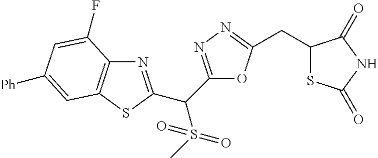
N1=C(C(S(C)(=O)=O)C2=NN=C(CC3SC(=O)NC3=O)O2)SC2=C1C(F)=CC([Ph])=C2
